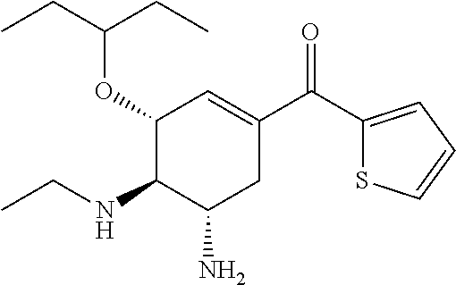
C1(OC(CC)CC)C(NCC)C(N)CC(C(C2=CC=CS2)=O)=C1
